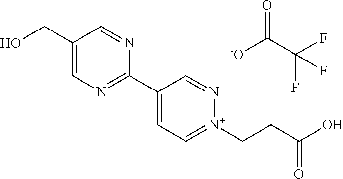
C1(CO)=CN=C(C2=CC=[N+](CCC(O)=O)N=C2)N=C1.O=C(C(F)(F)F)[-O]
